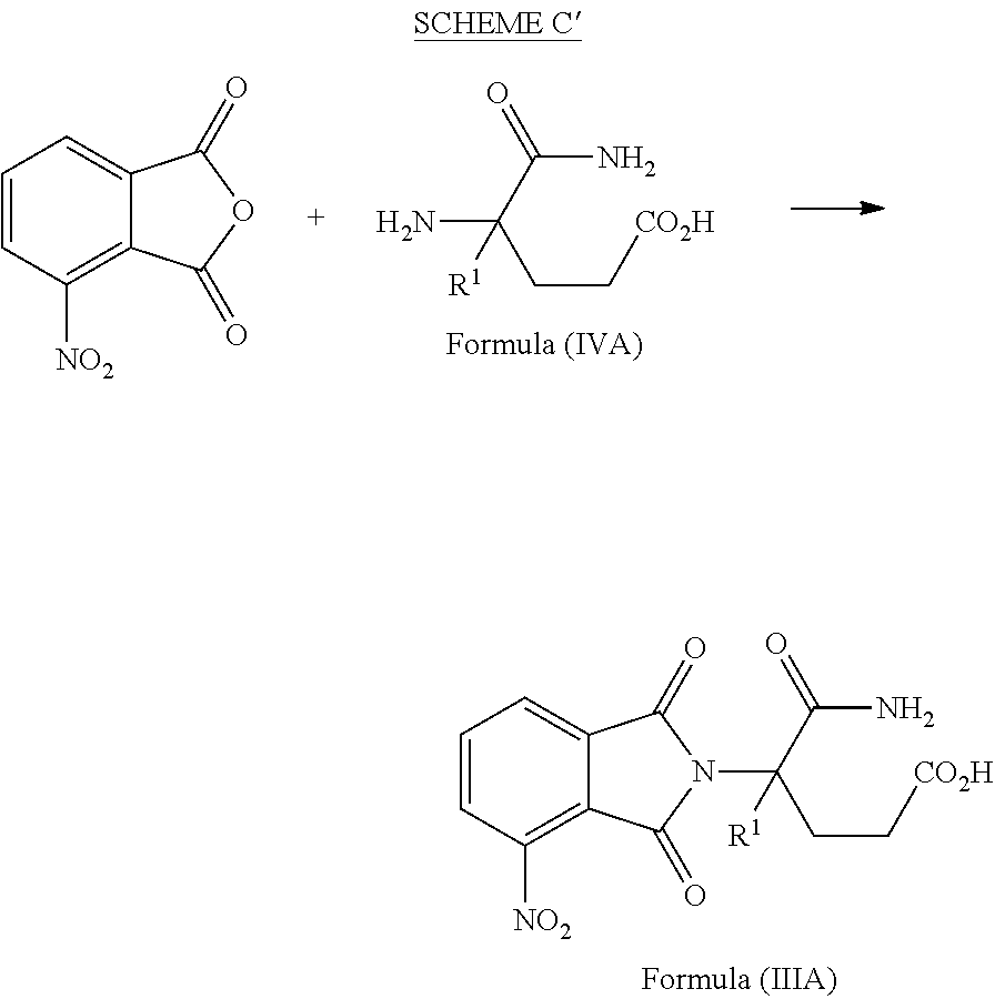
C1=CC([NO2])=C2C(=C1)C(=O)N(C(C(N)=O)(CC[CO2H])[R1])C2=O.C1=CC([NO2])=C2C(=C1)C(=O)OC2=O.C(C(N)=O)(CC[CO2H])([R1])N
